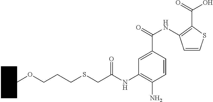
O=C(NC1=C(C(O)=O)SC=C1)C1=CC(NC(CSCCCOC2CCCCC2)=O)=C(N)C=C1
